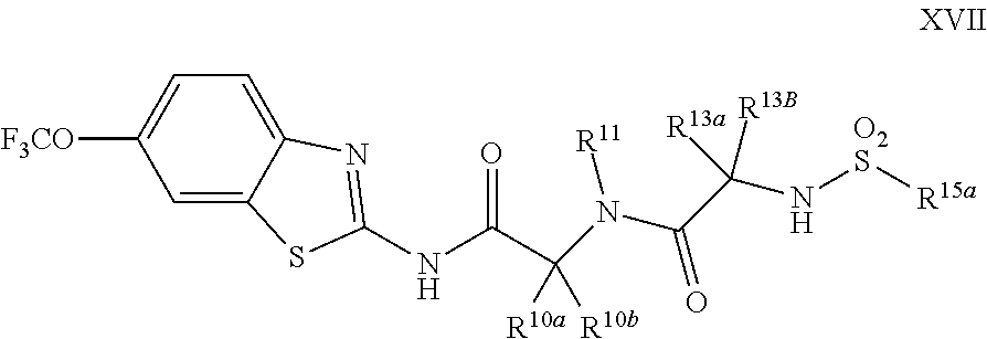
C1=C2C(=CC=C1[F3CO])N=C(NC(=O)C(N([R11])C(C(N[O2S][R15a])([R13B])[R13a])=O)([R10a])[R10b])S2
